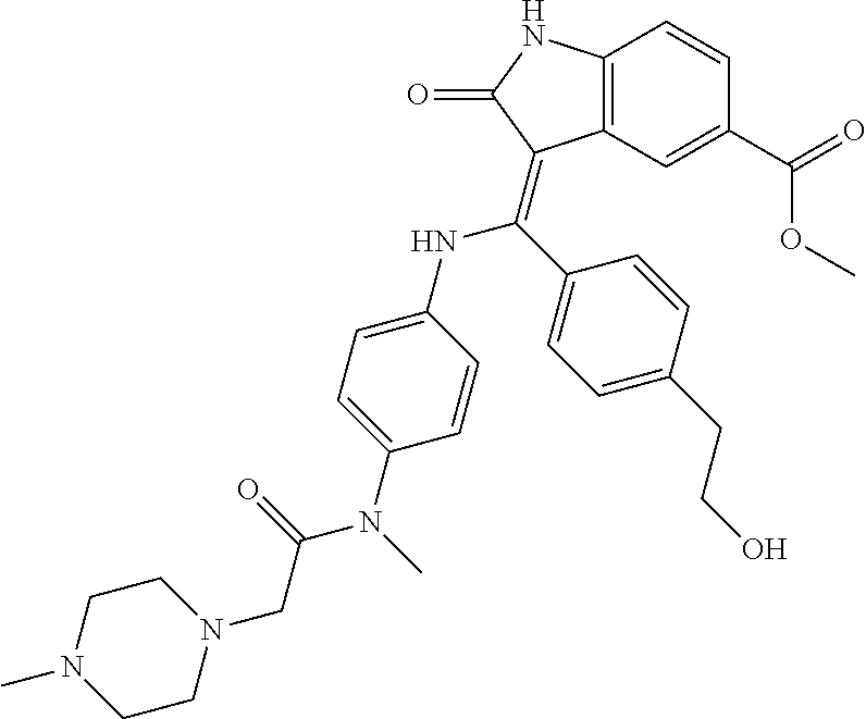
C12=C(NC(=O)C1=C(C1=CC=C(CCO)C=C1)NC1=CC=C(N(C(CN3CCN(C)CC3)=O)C)C=C1)C=CC(C(=O)OC)=C2
